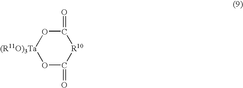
O1C(=O)[R10]C(=O)O[(R11O)3Ta]1
